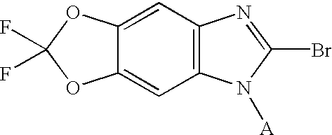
C1=C2C(=CC3=C1N=C(Br)N3[A])OC(F)(F)O2
